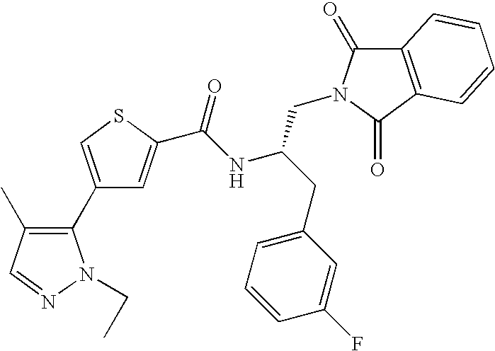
C1(C2=C(C)C=NN2CC)=CSC(C(NC(CC2=CC=CC(F)=C2)CN2C(=O)C3=C(C2=O)C=CC=C3)=O)=C1
